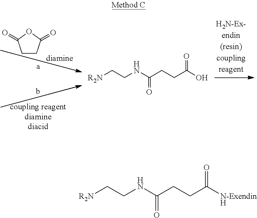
[R2N]CCNC(CCC(O)=O)=O.C1CC(=O)OC1=O.[R2N]CCNC(CCC([N-ExendinH])=O)=O
